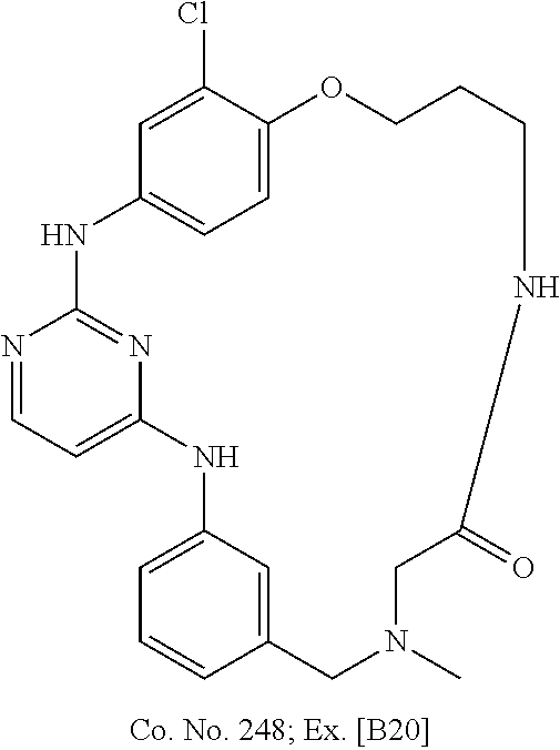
N1=CC=C2N=C1NC1=CC=C(C(Cl)=C1)OCCCNC(=O)CN(C)CC1=CC(=CC=C1)N2
